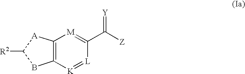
C12=C([K]=[L]C(C(=[Y])[Z])=[M]1)BC([R2])[A]2
